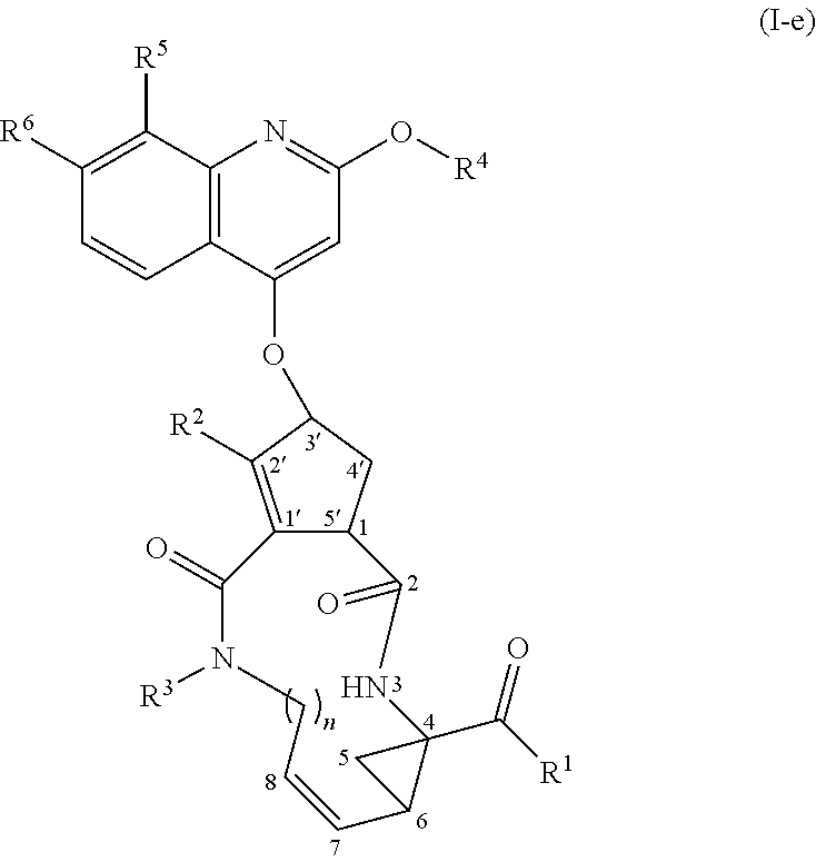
C12=C([R2])C(OC3=CC(O[R4])=NC4=C3C=CC([R6])=C4[R5])CC1C(=O)NC1(C([R1])=O)C(C=CCN([R3])C2=O)C1
